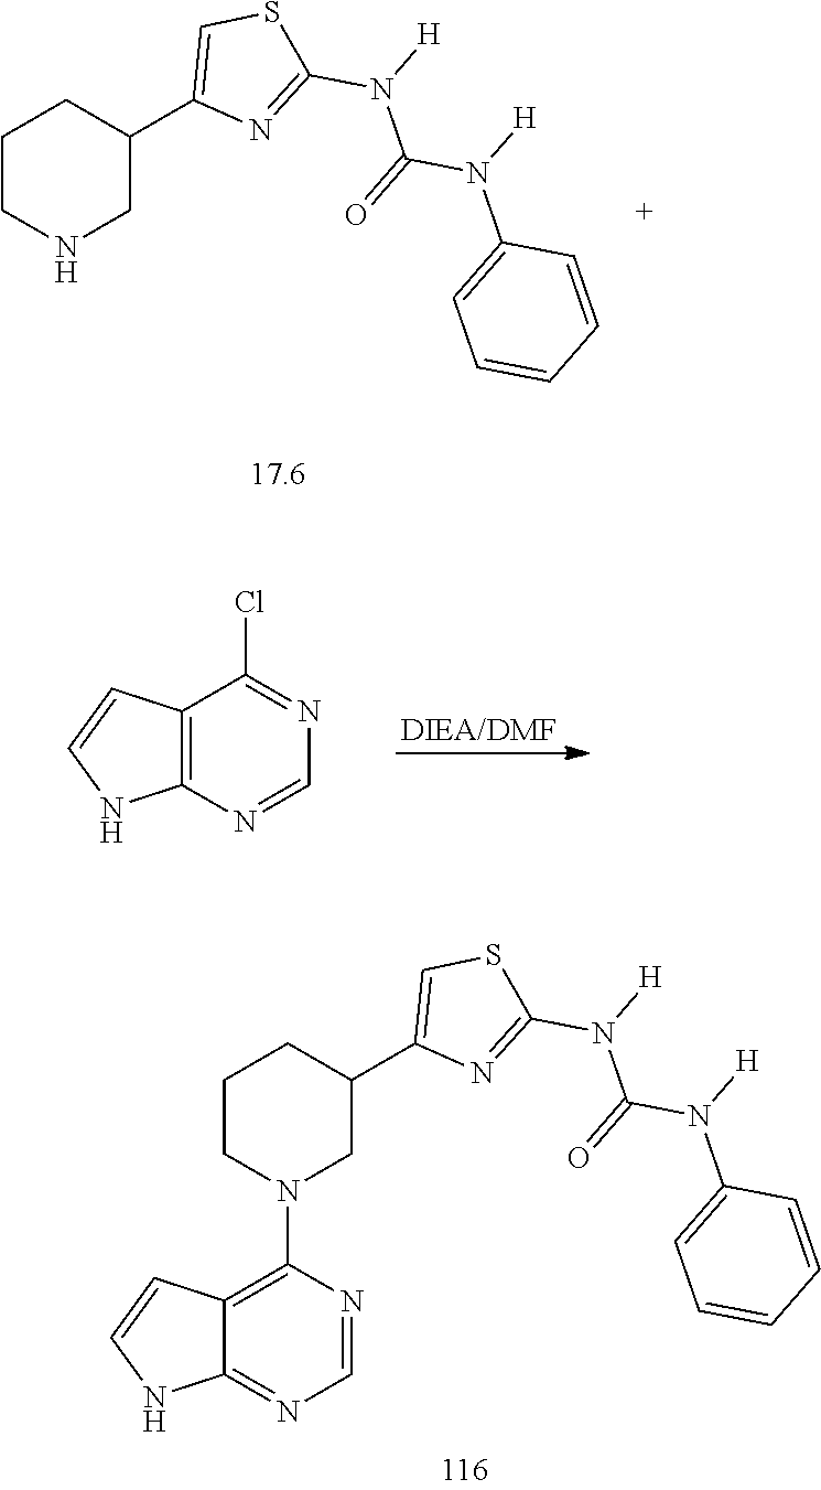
C12=C(N=CN=C1Cl)NC=C2.C1CNCC(C2=CSC(N(C(=O)N(C3=CC=CC=C3)[H])[H])=N2)C1.C1CN(C2=C3C(=NC=N2)NC=C3)CC(C2=CSC(N(C(=O)N(C3=CC=CC=C3)[H])[H])=N2)C1
